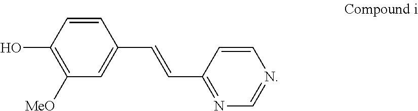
C1=CC(O)=C([MeO])C=C1C=CC1=NC=NC=C1
